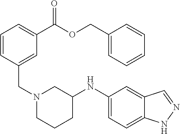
C12=CC=C(NC3CN(CC4=CC(C(OCC5=CC=CC=C5)=O)=CC=C4)CCC3)C=C1C=NN2
